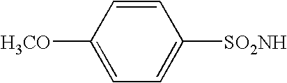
C1([H3CO])=CC=C([SO2NH])C=C1
